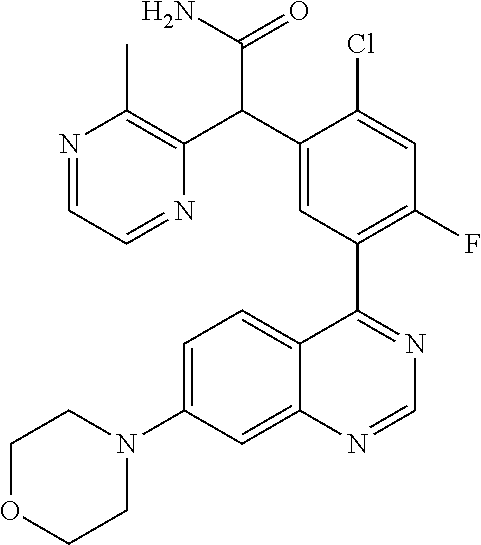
C12=CC(N3CCOCC3)=CC=C1C(C1=C(F)C=C(Cl)C(C(C3=C(C)N=CC=N3)C(N)=O)=C1)=NC=N2
